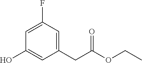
OC1=CC(CC(OCC)=O)=CC(F)=C1
